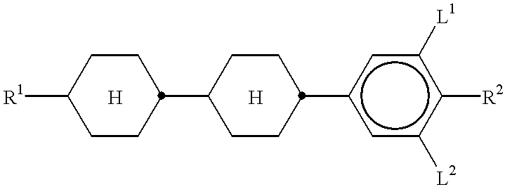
C1CC(c2cc([L2])c([R2])c([L1])c2)CCC1C1CCC([R1])CC1.[H].[H]
